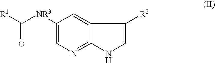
C1([NR3]C([R1])=O)=CN=C2C(=C1)C([R2])=CN2
